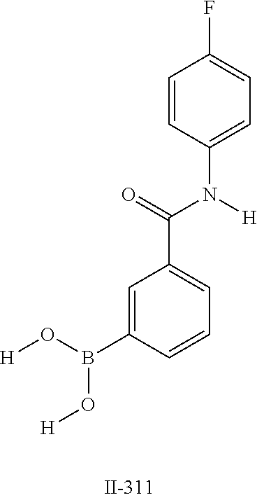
[H]OB(C1=CC(C(=O)N([H])C2=CC=C(F)C=C2)=CC=C1)O[H]
